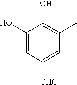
C1(O)=CC([CHO])=CC(C)=C1O
